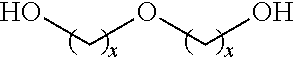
OCOCO
